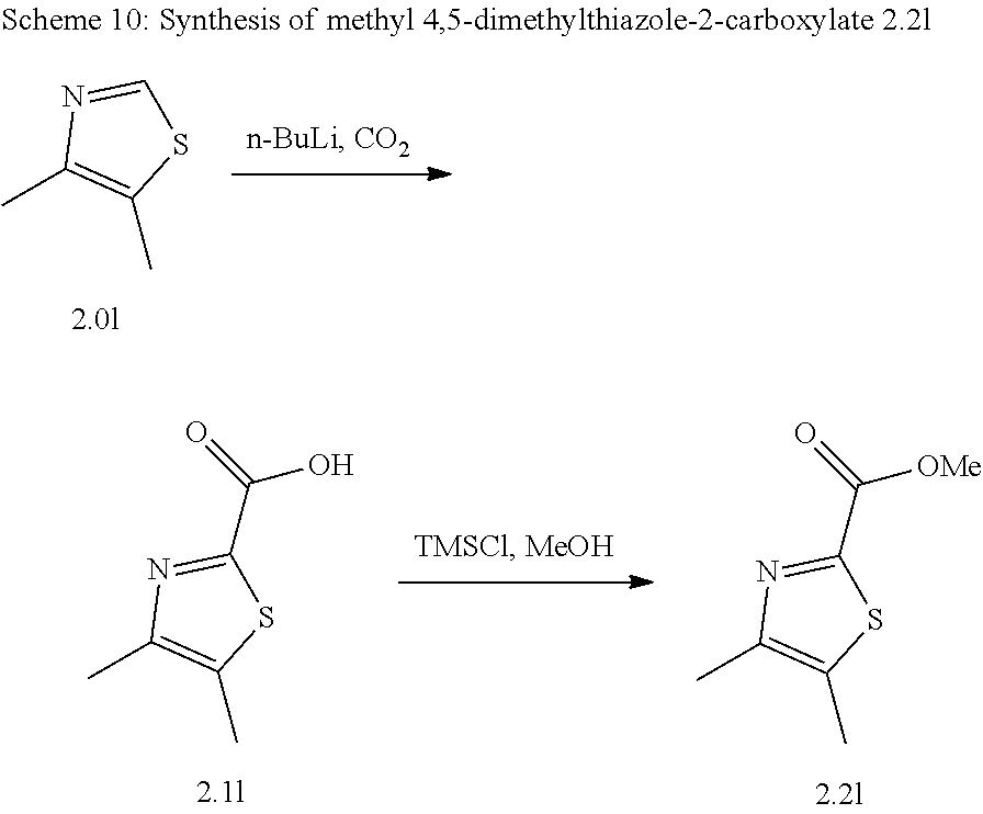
CC1=C(C)SC(C(=O)O)=N1.CC1=C(C)SC(C(=O)[OMe])=N1.CC1=C(C)SC=N1
